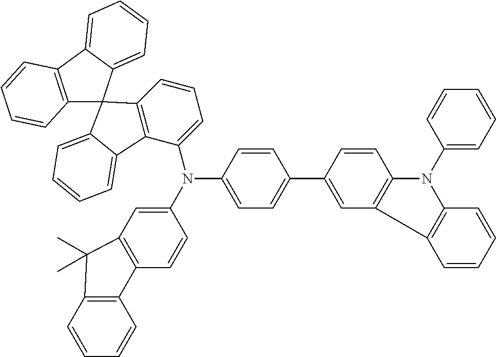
C12=C(C3=CC=CC=C3C13C1=C(C(N(C4=CC=C(C5=CC6=C(C=C5)N(C5=CC=CC=C5)C5=C6C=CC=C5)C=C4)C4=CC5=C(C=C4)C4=C(C=CC=C4)C5(C)C)=CC=C1)C1=CC=CC=C31)C=CC=C2
